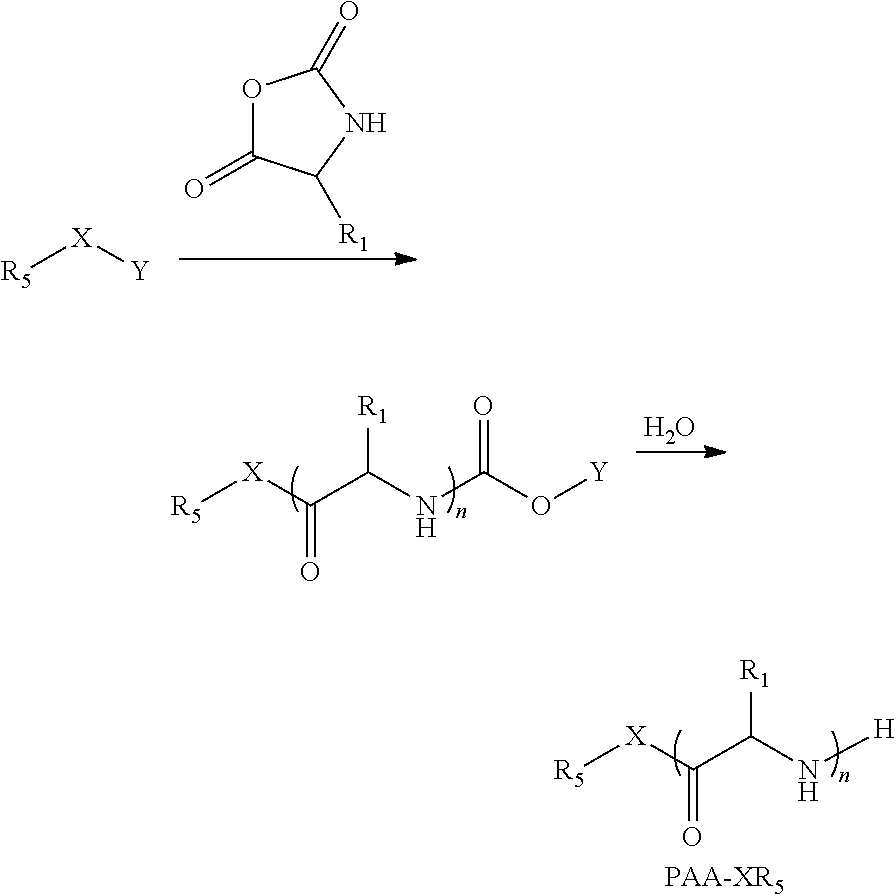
O1C(=O)C([R1])NC1=O.[R5][X][Y].O.O=C(O[Y])NC(C([X][R5])=O)[R1].N(C(C([X][R5])=O)[R1])[H].[PAA-XR5]
